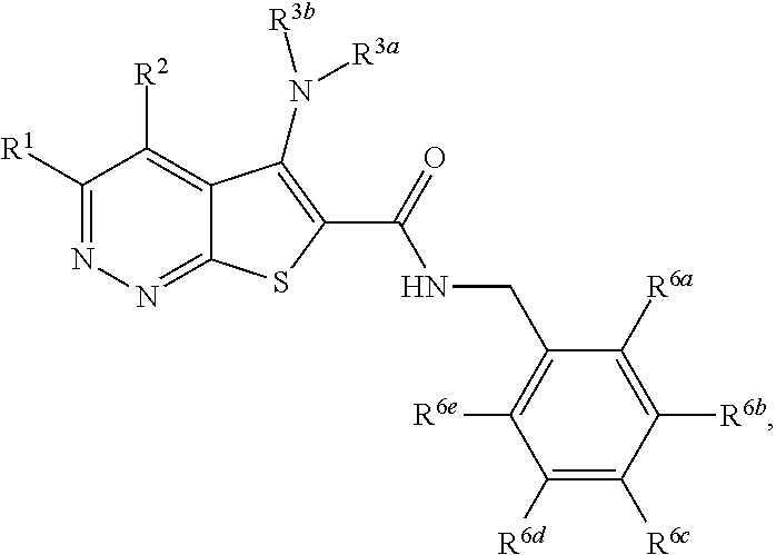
C1([R1])=NN=C2C(=C1[R2])C(N([R3b])[R3a])=C(C(=O)NCC1=C([R6e])C([R6d])=C([R6c])C([R6b])=C1[R6a])S2
